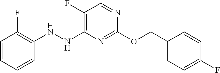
C1(NNC2=C(F)C=NC(OCC3=CC=C(F)C=C3)=N2)=C(F)C=CC=C1
